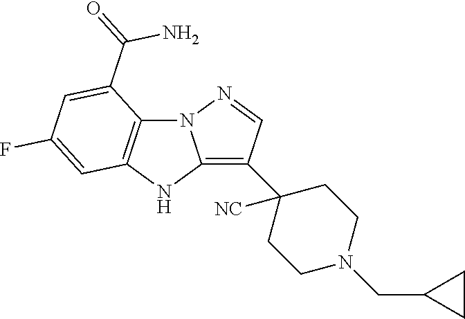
C12=C(C3([NC])CCN(CC4CC4)CC3)C=NN1C1=C(N2)C=C(F)C=C1C(=O)N
